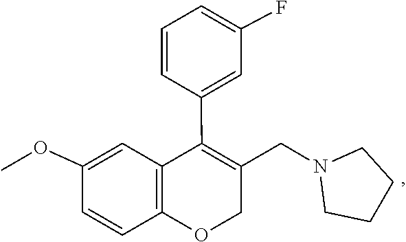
C1CN(CC2=C(C3=CC(F)=CC=C3)C3=C(OC2)C=CC(OC)=C3)CC1
